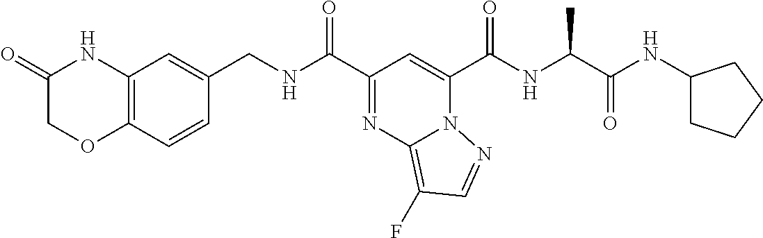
C12=C(C=CC(CNC(C3=NC4=C(F)C=NN4C(C(NC(C(=O)NC4CCCC4)C)=O)=C3)=O)=C1)OCC(=O)N2
